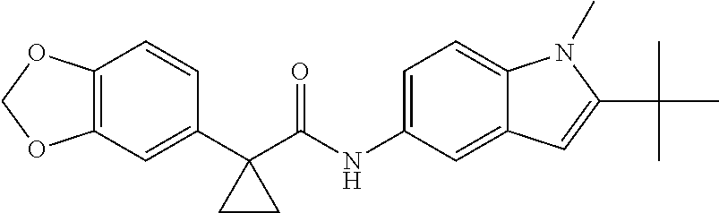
C1(C2(C(NC3=CC=C4C(=C3)C=C(C(C)(C)C)N4C)=O)CC2)=CC2=C(C=C1)OCO2
